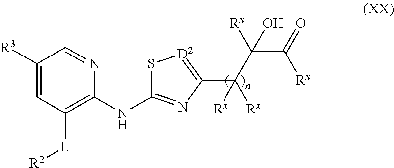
C1([R3])=CC([L][R2])=C(NC2=NC(C(C(C(=O)[Rx])([Rx])O)([Rx])[Rx])=[D2]S2)N=C1
